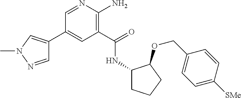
C1(C2=CN(C)N=C2)=CC(C(=O)NC2CCCC2OCC2=CC=C([SMe])C=C2)=C(N)N=C1
